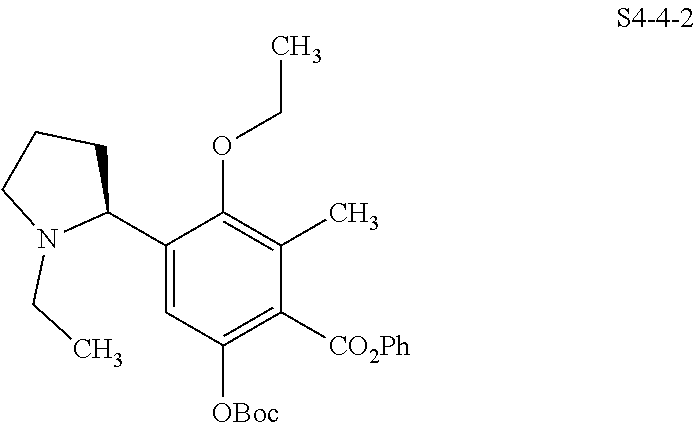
C1(C2CCCN2CC)=CC([OBoc])=C([CO2Ph])C(C)=C1OCC
